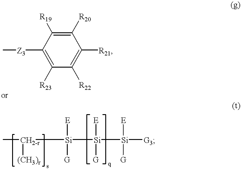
C[CH2-r]([Si]([E])([G])[Si]([E])([G])[Si]([E])([G])[G3])[(CH3)r].C1([R20])=C([R19])C([Z3]C)=C([R23])C([R22])=C1[R21]
